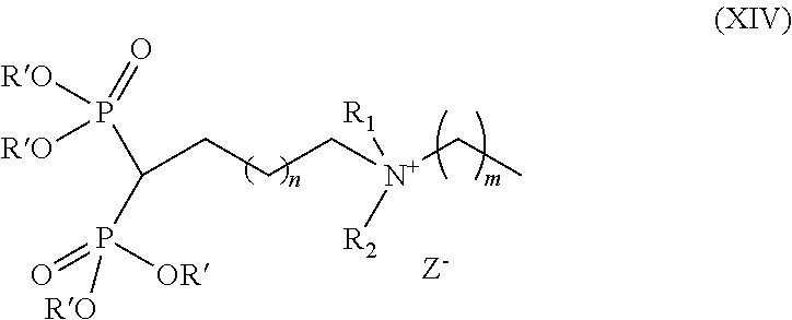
P(C(P(=O)([OR])[RO])CCC[N+](CC)([R1])[R2])([RO])([RO])=O
